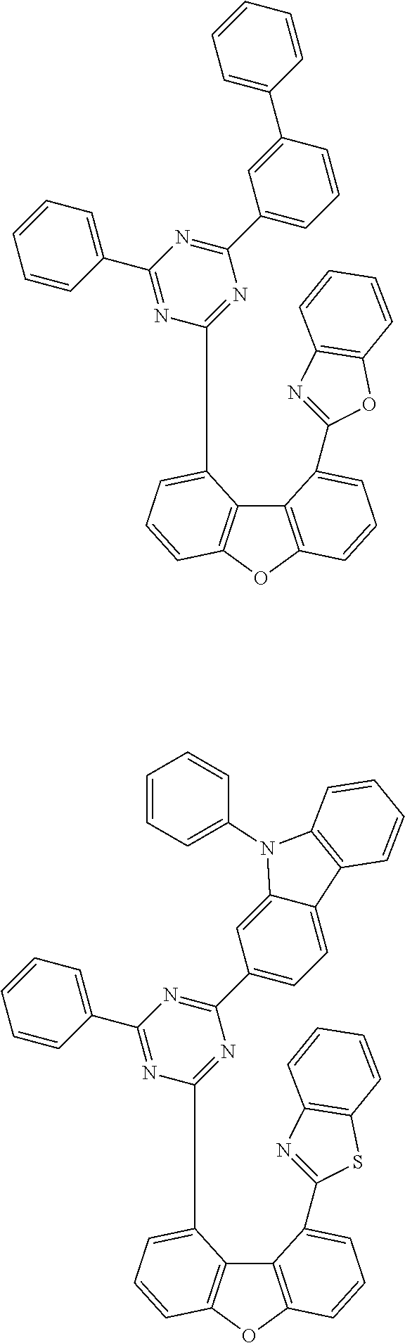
C1=C(C2=NC3=C(O2)C=CC=C3)C2=C(C=C1)OC1=C2C(C2=NC(C3=CC=CC(C4=CC=CC=C4)=C3)=NC(C3=CC=CC=C3)=N2)=CC=C1.C1=C(C2=NC3=C(S2)C=CC=C3)C2=C(C=C1)OC1=C2C(C2=NC(C3=CC=C4C(=C3)N(C3=CC=CC=C3)C3=C4C=CC=C3)=NC(C3=CC=CC=C3)=N2)=CC=C1
